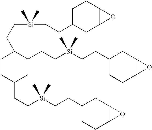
C1CC(CC[Si](CCC2CCC3C(C2)O3)(C)C)CC(CC[Si](CCC2CCC3C(C2)O3)(C)C)C1CC[Si](CCC1CC2C(CC1)O2)(C)C
